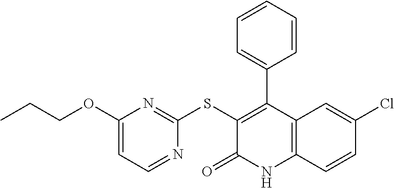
C1(SC2=NC(OCCC)=CC=N2)=C(C2=CC=CC=C2)C2=C(NC1=O)C=CC(Cl)=C2
